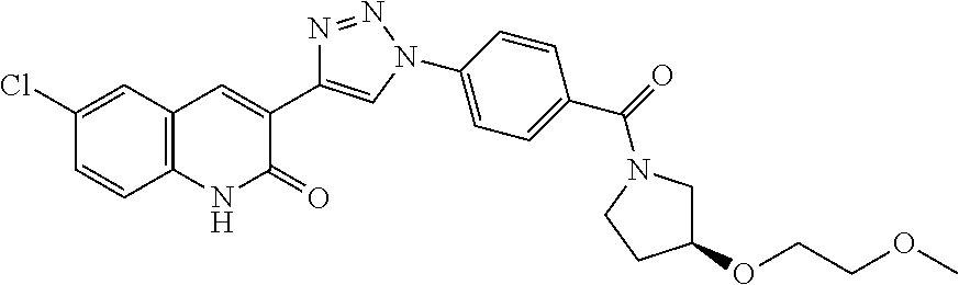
C1(Cl)=CC2=C(C=C1)NC(=O)C(C1=CN(C3=CC=C(C(=O)N4CC(OCCOC)CC4)C=C3)N=N1)=C2
